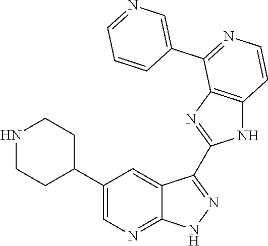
N1CCC(C2=CN=C3C(=C2)C(C2=NC4=C(N2)C=CN=C4C2=CN=CC=C2)=N[N H]3)CC1
